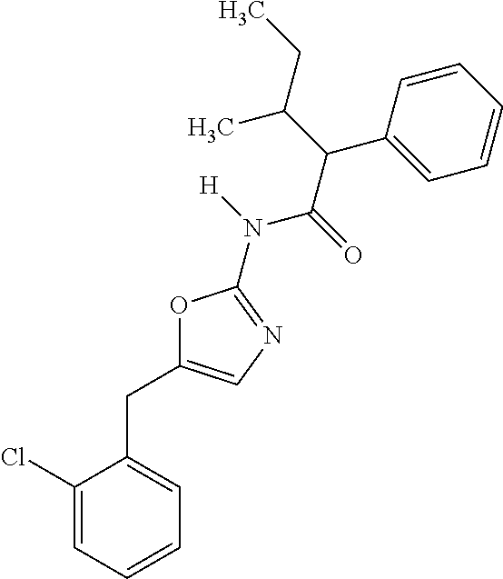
C1(Cl)=CC=CC=C1CC1=CN=C(N([H])C(=O)C(C2=CC=CC=C2)C(CC)C)O1
